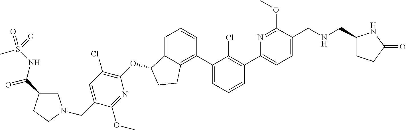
O(C1C2=CC=CC(C3=CC=CC(C4=CC=C(CNCC5CCC(=O)N5)C(OC)=N4)=C3Cl)=C2CC1)C1=C(Cl)C=C(CN2CC(C(NS(C)(=O)=O)=O)CC2)C(OC)=N1
